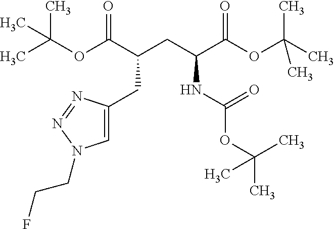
C1(CC(C(OC(C)(C)C)=O)CC(C(OC(C)(C)C)=O)NC(=O)OC(C)(C)C)=CN(CCF)N=N1
